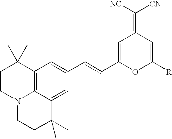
C12=C3C(=CC(C=CC4=CC(=C([CN])[NC])C=C([R])O4)=C1)C(C)(C)CCN3CCC2(C)C
